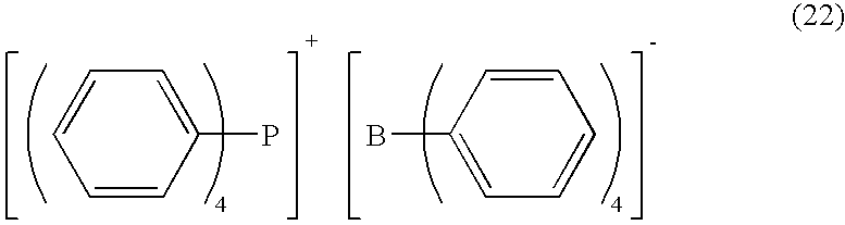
BC1=CC=CC=C1.C1=CC=C(P)C=C1
